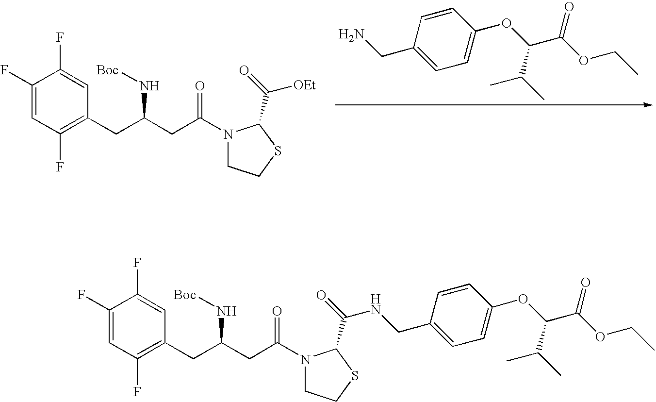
C(C1=CC=C(OC(C(OCC)=O)C(C)C)C=C1)N.C1(F)=CC(F)=C(CC(CC(=O)N2CCSC2C(=O)[OEt])N[Boc])C=C1F.C1(F)=CC(F)=C(CC(CC(=O)N2CCSC2C(=O)NCC2=CC=C(OC(C(OCC)=O)C(C)C)C=C2)N[Boc])C=C1F
